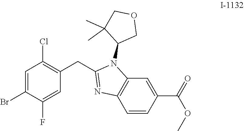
O(C)C(C1=CC2=C(C=C1)N=C(CC1=C(Cl)C=C(Br)C(F)=C1)N2C1C(C)(C)COC1)=O
